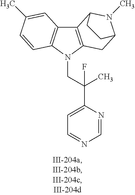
C12=C(N(CC(C3=CC=NC=N3)(C)F)C3=C1C=C(C)C=C3)CC1N(C)C2CC1
